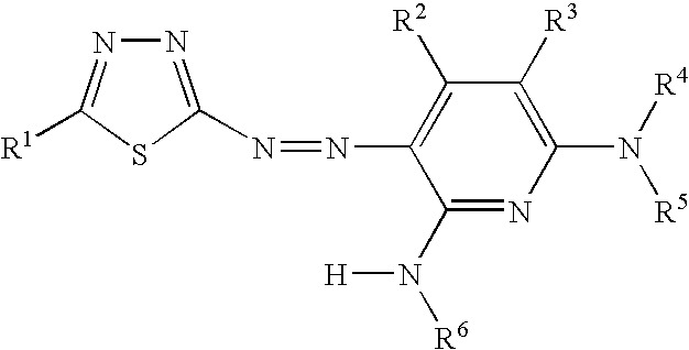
C1([R1])=NN=C(N=NC2=C([R2])C([R3])=C(N([R5])[R4])N=C2N([H])[R6])S1
